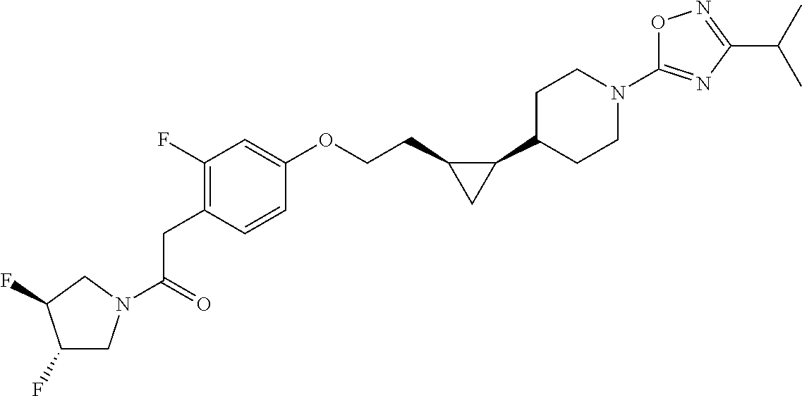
C(=O)(CC1=C(F)C=C(OCCC2C(C3CCN(C4=NC(C(C)C)=NO4)CC3)C2)C=C1)N1CC(F)C(F)C1
